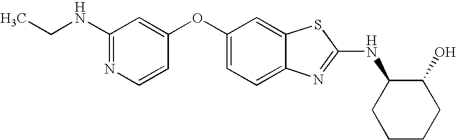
N1=C(NCC)C=C(OC2=CC=C3C(=C2)SC(NC2CCCCC2O)=N3)C=C1
